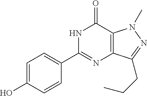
C1=C(O)C=CC(C2=NC3=C(C(=O)N2)N(C)N=C3CCC)=C1
